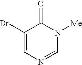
C1(Br)=CN=CN([Me])C1=O
